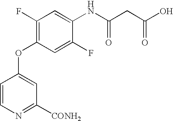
C1(F)=C(OC2=CC([CONH2])=NC=C2)C=C(F)C(NC(=O)CC(=O)O)=C1
